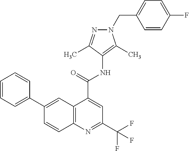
C12=C(N=C(C(F)(F)F)C=C1C(NC1=C(C)N(CC3=CC=C(F)C=C3)N=C1C)=O)C=CC(C1=CC=CC=C1)=C2
